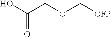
OC(COC[OFP])=O
